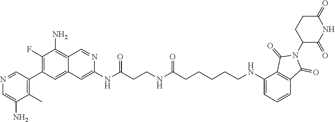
N(C(CCNC(CCCCCNC1=CC=CC2=C1C(=O)N(C1CCC(=O)NC1=O)C2=O)=O)=O)C1=CC2=CC(C3=C(C)C(N)=CN=C3)=C(F)C(N)=C2C=N1
